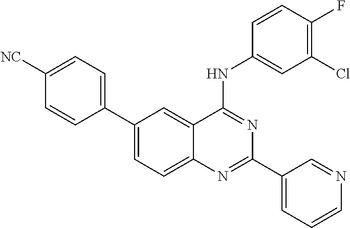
C1=C([NC])C=CC(C2=CC=C3C(=C2)C(NC2=CC(Cl)=C(F)C=C2)=NC(C2=CC=CN=C2)=N3)=C1
